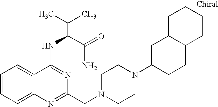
C1=CC=C2C(=C1)C(NC(C(N)=O)C(C)C)=NC(CN1CCN(C3CCC4C(C3)CCCC4)CC1)=N2
